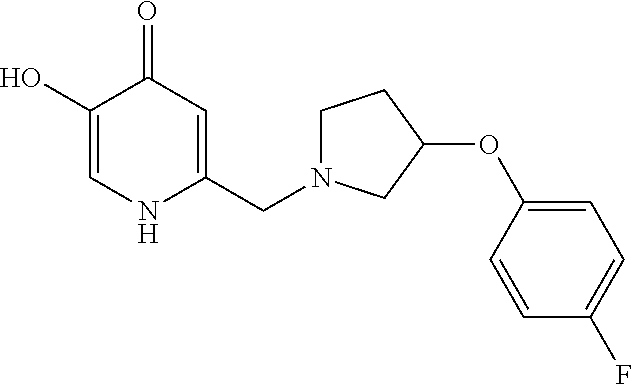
C1(O)=CNC(CN2CCC(OC3=CC=C(F)C=C3)C2)=CC1=O
